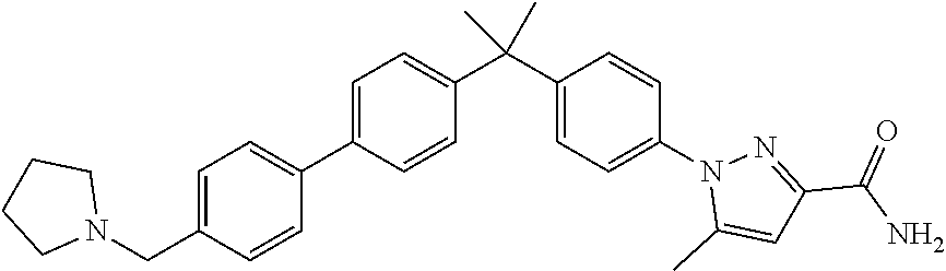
C1=CC(C2=CC=C(CN3CCCC3)C=C2)=CC=C1C(C1=CC=C(N2C(C)=CC(C(N)=O)=N2)C=C1)(C)C
